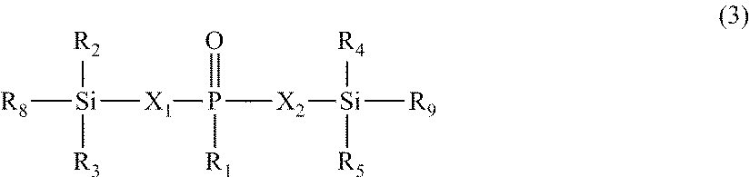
[R8][Si]([R2])([R3])[X1]P(=O)([R1])[X2][Si]([R4])([R5])[R9]
